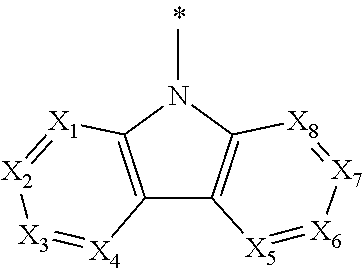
C12=C(N(C)C3=C1[X5]=[X6][X7]=[X8]3)[X1]=[X2][X3]=[X4]2
